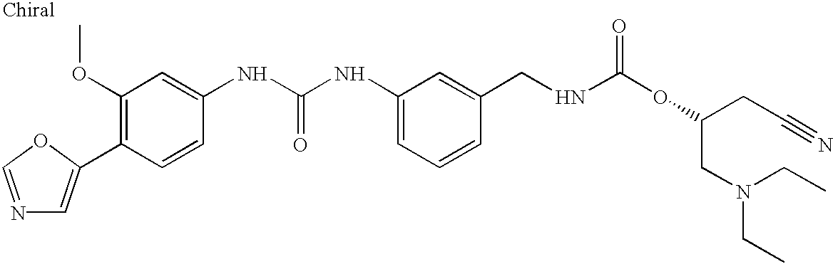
N1=COC(C2=C(OC)C=C(NC(NC3=CC=CC(CNC(OC(CC#N)CN(CC)CC)=O)=C3)=O)C=C2)=C1
